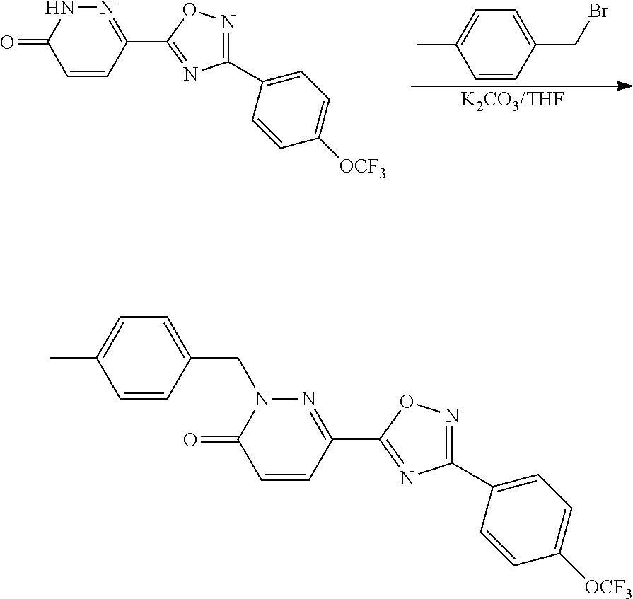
C1(C2=CC=C([OCF3])C=C2)=NOC(C2=NNC(=O)C=C2)=N1.C1=CC(CBr)=CC=C1C.[K2CO3/THF].C1(C2=CC=C([OCF3])C=C2)=NOC(C2=NN(CC3=CC=C(C)C=C3)C(=O)C=C2)=N1
